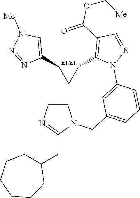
C1(C2=C(C(=O)OC[Me])C=NN2C2=CC(CN3C=CN=C3CC3CCCCCC3)=CC=C2)C(C2=CN([Me])N=N2)C1
